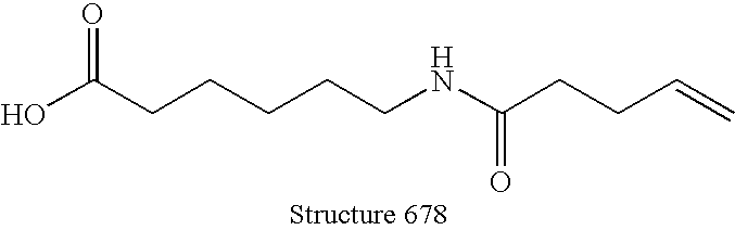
OC(CCCCCNC(CCC=C)=O)=O
